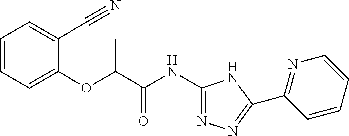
C(OC1=CC=CC=C1C#N)(C(NC1=NN=C(C2=NC=CC=C2)N1)=O)C
